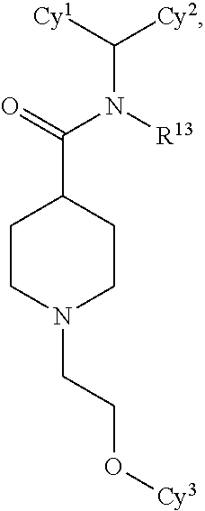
C(N(C(C1CCN(CCO[Cy3])CC1)=O)[R13])([Cy2])[Cy1]
